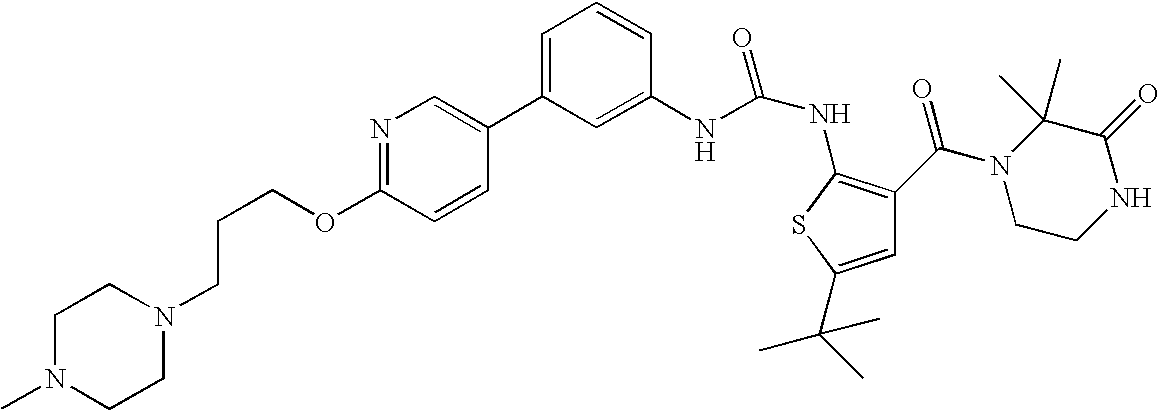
C1=C(C2=CN=C(OCCCN3CCN(C)CC3)C=C2)C=C(NC(NC2=C(C(N3CCNC(=O)C3(C)C)=O)C=C(C(C)(C)C)S2)=O)C=C1
